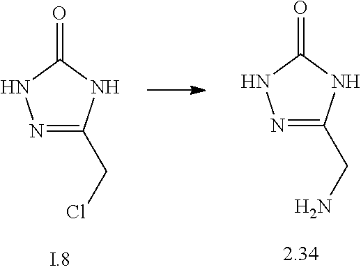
N1=C(CCl)NC(=O)N1.N1=C(CN)NC(=O)N1
